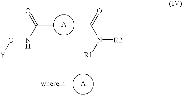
CC(NO[Y])=O.CC(=O)N([R1])[R2].[A].[A]
